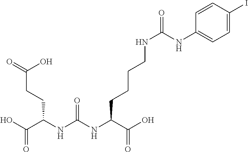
OC(C(NC(NC(CCCCNC(=O)NC1=CC=C(I)C=C1)C(O)=O)=O)CCC(=O)O)=O
